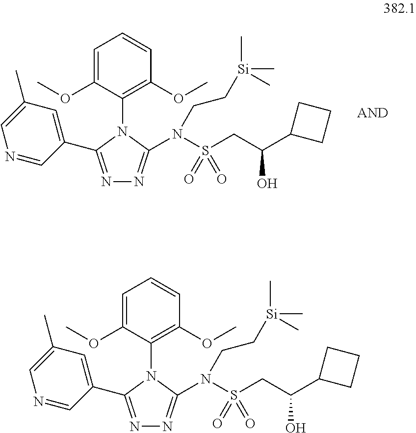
C1=C(OC)C(N2C(N(S(CC(C3CCC3)O)(=O)=O)CC[Si](C)(C)C)=NN=C2C2=CC(C)=CN=C2)=C(OC)C=C1.C1=C(OC)C(N2C(N(S(CC(C3CCC3)O)(=O)=O)CC[Si](C)(C)C)=NN=C2C2=CC(C)=CN=C2)=C(OC)C=C1
